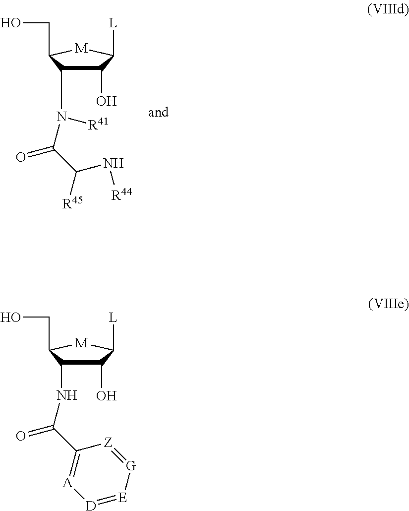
C1(O)C(N([R41])C(C([R45])N[R44])=O)C(CO)[M]C1[L].C1(O)C([L])[M]C(CO)C1NC(C1=[A][D]=[E][G]=[Z]1)=O
